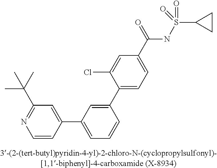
C1=CC(C2=CC=CC(C3=CC=C(C(=O)NS(C4CC4)(=O)=O)C=C3Cl)=C2)=CC(C(C)(C)C)=N1
